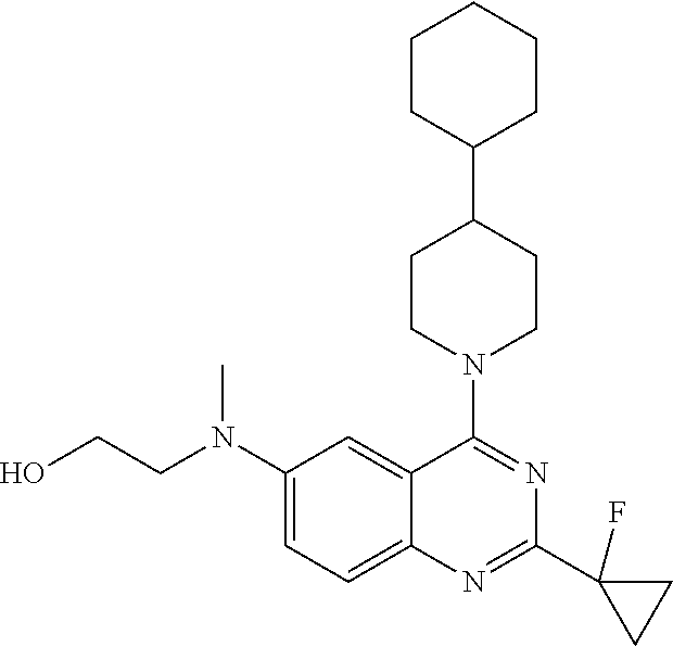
C1CC(C2CCN(C3=NC(C4(F)CC4)=NC4=CC=C(N(CCO)C)C=C34)CC2)CCC1
